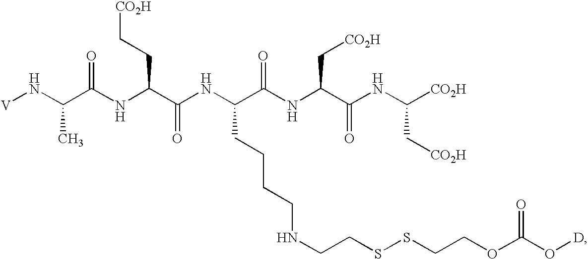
[V]NC(C(NC(C(=O)NC(C(NC(C(=O)NC([CO2H])C[CO2H])C[CO2H])=O)CCCCNCCSSCCOC(O[D])=O)CC[CO2H])=O)C
